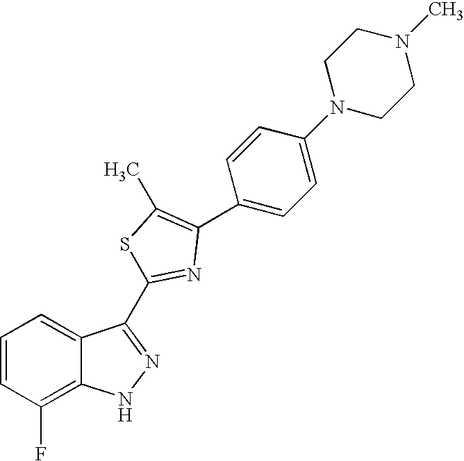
C1=CC=C2C(=C1F)NN=C2C1=NC(C2=CC=C(N3CCN(C)CC3)C=C2)=C(C)S1
